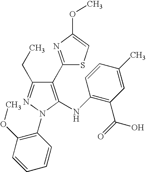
C1(C2=NC(OC)=CS2)=C(NC2=C(C(O)=O)C=C(C)C=C2)N(C2=C(OC)C=CC=C2)N=C1CC
